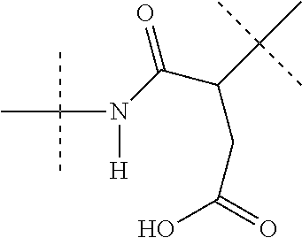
CC(N([H])C(=O)C(C(C)(C)C)CC(=O)O)(C)C
